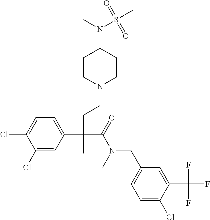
C1(Cl)=CC(C(CCN2CCC(N(C)S(C)(=O)=O)CC2)(C(=O)N(C)CC2=CC=C(Cl)C(C(F)(F)F)=C2)C)=CC=C1Cl
